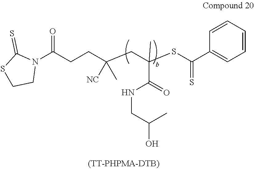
N1(C(CCC(CC(SC(C2=CC=CC=C2)=S)(C)C(=O)NCC(C)O)(C)[NC])=O)C(=S)SCC1
